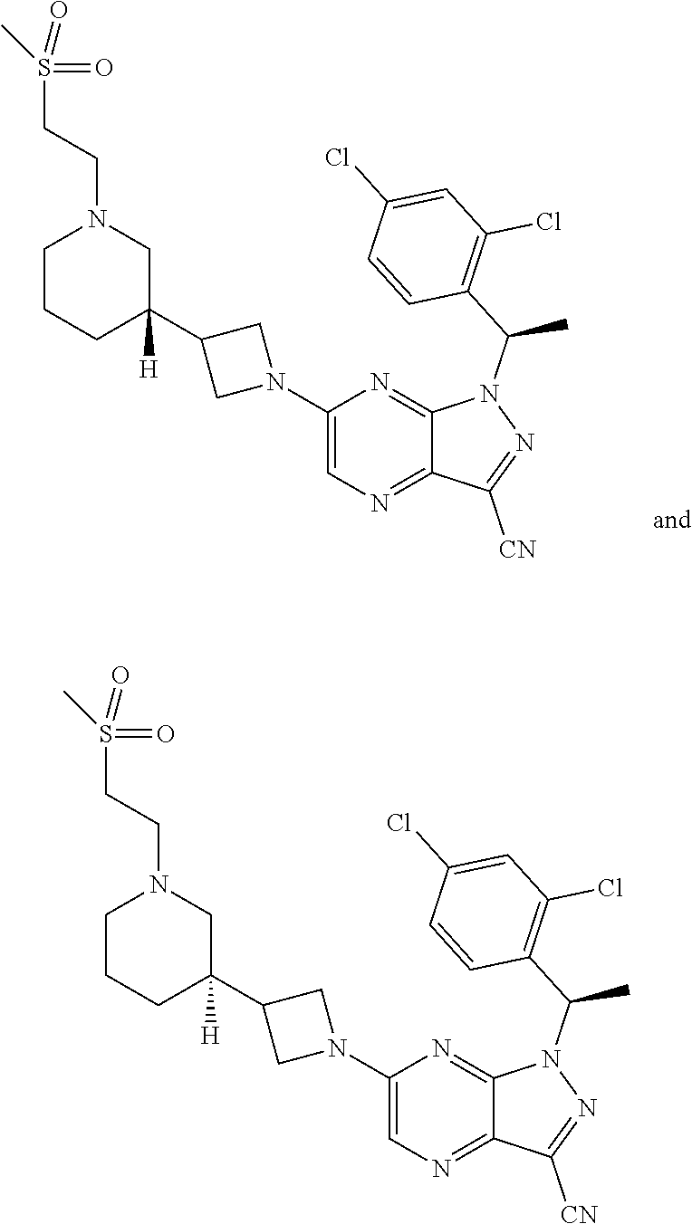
C1(N2CC(C3([H])CN(CCS(C)(=O)=O)CCC3)C2)=CN=C2C(=N1)N(C(C1=C(Cl)C=C(Cl)C=C1)C)N=C2[CN].C1(N2CC(C3([H])CN(CCS(C)(=O)=O)CCC3)C2)=CN=C2C(=N1)N(C(C1=C(Cl)C=C(Cl)C=C1)C)N=C2[CN]
